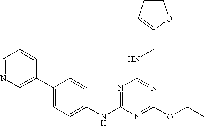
C1(C2=CN=CC=C2)=CC=C(NC2=NC(NCC3=CC=CO3)=NC(OCC)=N2)C=C1
